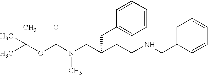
C1=CC=CC(CC(CCNCC2=CC=CC=C2)CN(C(OC(C)(C)C)=O)C)=C1
